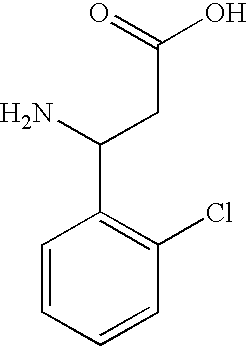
C(C(=O)O)C(N)C1=C(Cl)C=CC=C1
